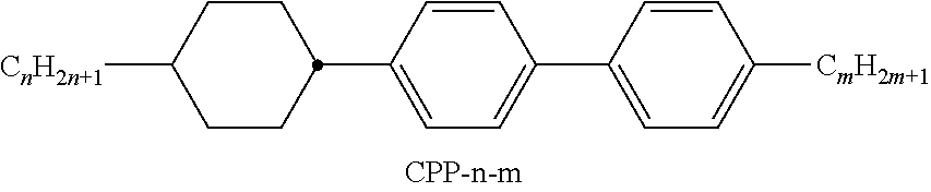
C1([CnH2n+1])CCC(C2=CC=C(C3=CC=C([CmH2m+1])C=C3)C=C2)CC1
